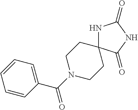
C(=O)(C1=CC=CC=C1)N1CCC2(CC1)NC(=O)NC2=O
